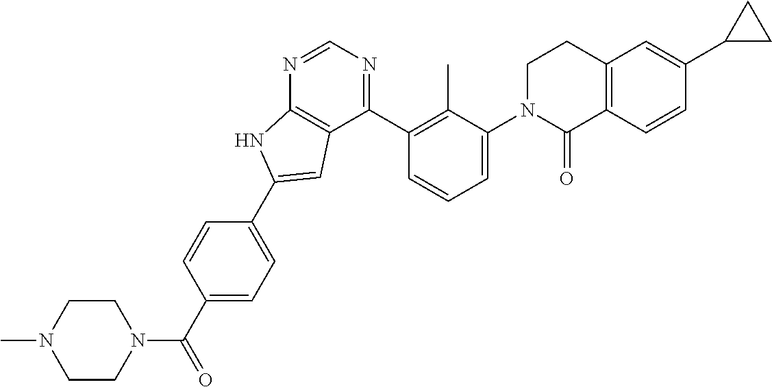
N1=CN=C(C2=C(C)C(N3C(=O)C4=C(CC3)C=C(C3CC3)C=C4)=CC=C2)C2=C1NC(C1=CC=C(C(N3CCN(C)CC3)=O)C=C1)=C2
